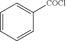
C1=CC=CC([COCl])=C1
